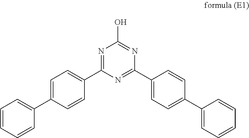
C1=CC=CC(C2=CC=C(C3=NC(O)=NC(C4=CC=C(C5=CC=CC=C5)C=C4)=N3)C=C2)=C1
